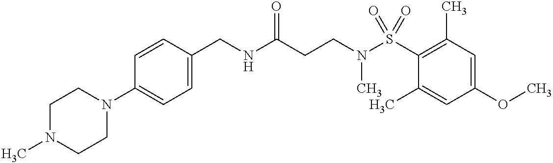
C(NC(CCN(C)S(=O)(C1=C(C)C=C(OC)C=C1C)=O)=O)C1=CC=C(N2CCN(C)CC2)C=C1
